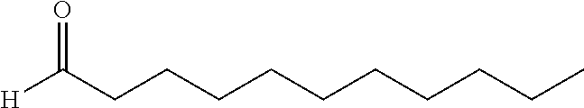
[H]C(CCCCCCCCCC)=O
